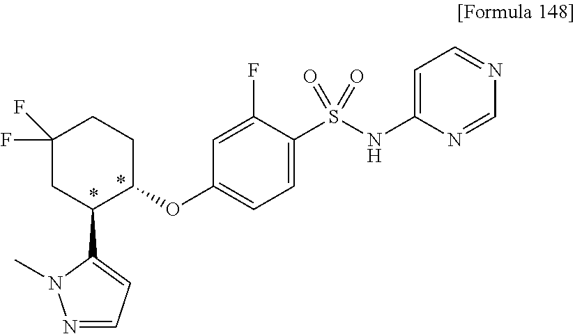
C1(OC2=CC=C(S(NC3=CC=NC=N3)(=O)=O)C(F)=C2)CCC(F)(F)CC1C1=CC=NN1C
